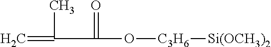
C(C(=O)O[C3H6][Si(OCH3)2])(C)=C
